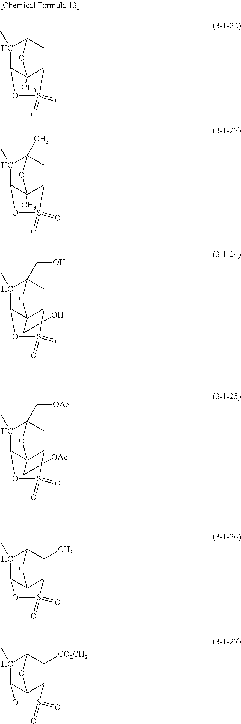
C12C3C(C)C(O1)C(C)C2S(=O)(=O)O3.C12(C)C3C(C)C(O1)CC2S(=O)(=O)O3.C12(CO)C3C(C)C(CO)(O1)CC2S(=O)(=O)O3.C12(C)C3C(C)C(C)(O1)CC2S(=O)(=O)O3.C12(C[OAc])C3C(C)C(C[OAc])(O1)CC2S(=O)(=O)O3.C12C3C(C)C(O1)C([CO2CH3])C2S(=O)(=O)O3
